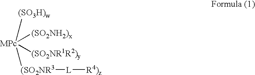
[MPc]([(SO3H)w])([(SO2NH2)x])([(SO2NR3][L][R4)z])[(SO2NR1R2)y]
